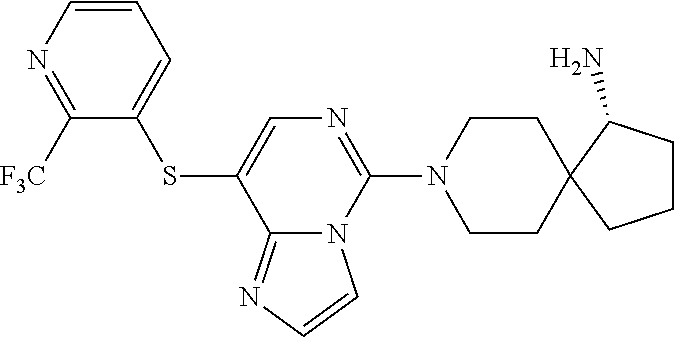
C12=NC=CN1C(N1CCC3(CC1)C(N)CCC3)=NC=C2SC1=CC=CN=C1[F3C]
